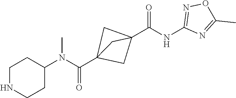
C1NCCC(N(C(C23CC(C(NC4=NOC(C)=N4)=O)(C2)C3)=O)C)C1
